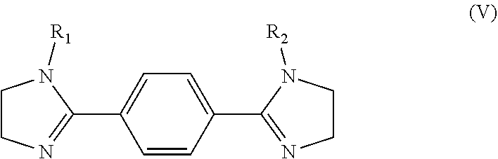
C1=CC(C2=NCCN2[R2])=CC=C1C1=NCCN1[R1]
